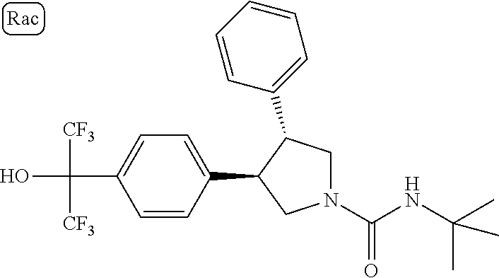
C(C1=CC=C(C2CN(C(NC(C)(C)C)=O)CC2C2=CC=CC=C2)C=C1)(O)([CF3])[CF3]
